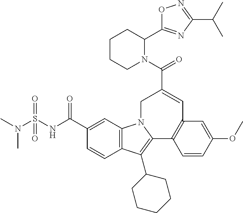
C12=C(C=C(C(NS(N(C)C)(=O)=O)=O)C=C1)N1C(=C2C2CCCCC2)C2=C(C=C(OC)C=C2)C=C(C(=O)N2C(C3=NC(C(C)C)=NO3)CCCC2)C1
